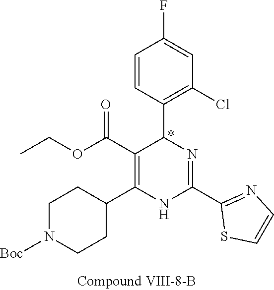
C1=C(F)C=CC(C2N=C(C3=NC=CS3)NC(C3CCN([Boc])CC3)=C2C(OCC)=O)=C1Cl
